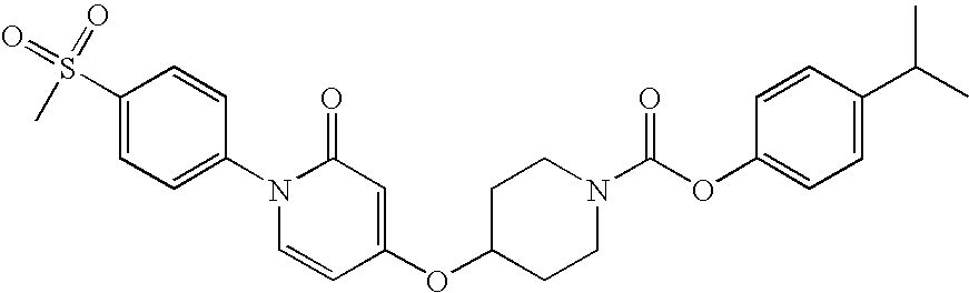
C1(S(C)(=O)=O)=CC=C(N2C=CC(OC3CCN(C(OC4=CC=C(C(C)C)C=C4)=O)CC3)=CC2=O)C=C1
